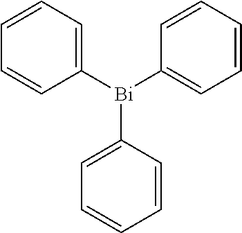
C1=CC=C([Bi](C2=CC=CC=C2)C2=CC=CC=C2)C=C1
